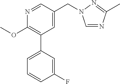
C1(OC)=C(C2=CC=CC(F)=C2)C=C(CN2C=NC(C)=N2)C=N1
